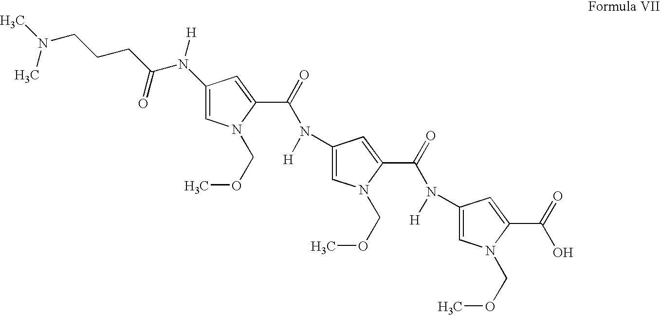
CN(C)CCCC(N(C1=CN(COC)C(C(=O)N([H])C2=CN(COC)C(C(=O)N([H])C3=CN(COC)C(C(=O)O)=C3)=C2)=C1)[H])=O
